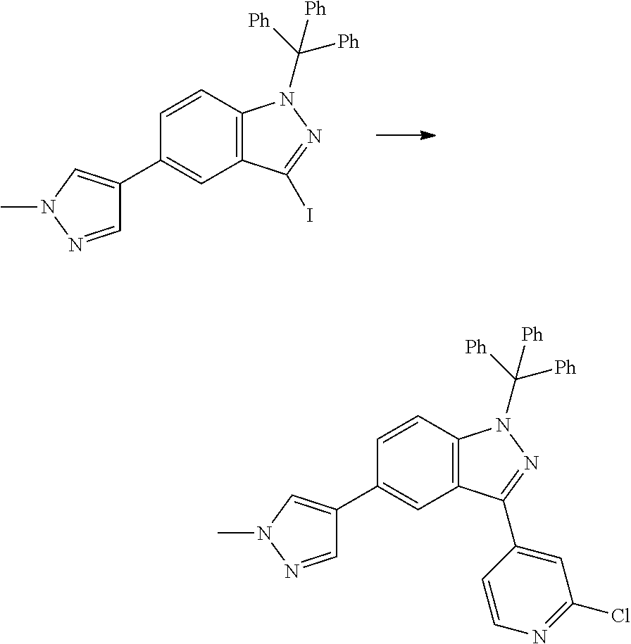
C1=CC2=C(C=C1C1=CN(C)N=C1)C(I)=NN2C([Ph])([Ph])[Ph].C1=CC2=C(C=C1C1=CN(C)N=C1)C(C1=CC(Cl)=NC=C1)=NN2C([Ph])([Ph])[Ph]
